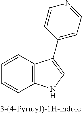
C12=C(C=CC=C1)C(C1=CC=NC=C1)=CN2
